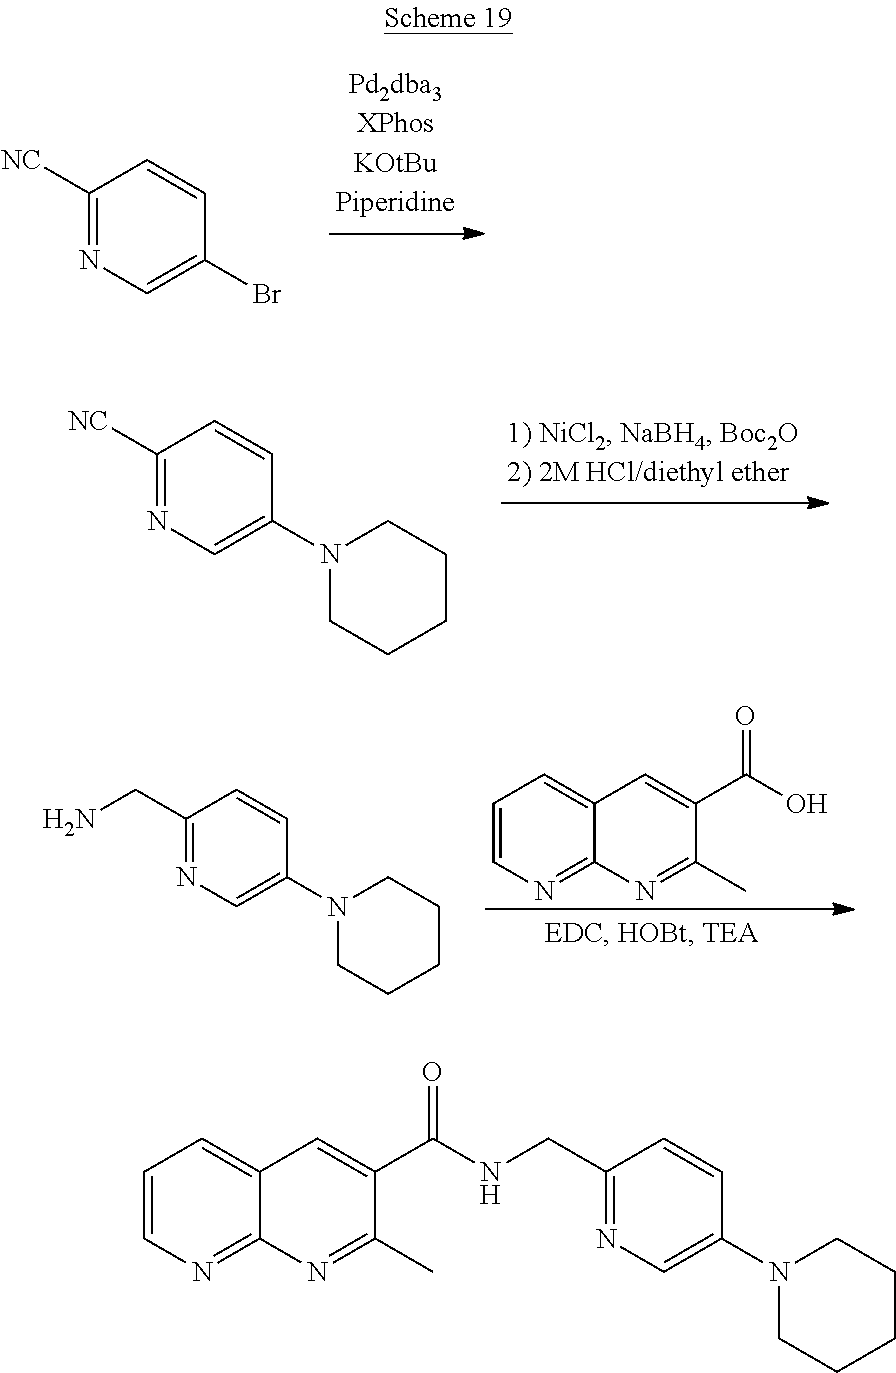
C1([NC])=NC=C(Br)C=C1.C1([NC])=NC=C(N2CCCCC2)C=C1.C1(CN)=NC=C(N2CCCCC2)C=C1.C1=CN=C2C(=C1)C=C(C(O)=O)C(C)=N2.C1=CN=C2C(=C1)C=C(C(NCC1=NC=C(N3CCCCC3)C=C1)=O)C(C)=N2
